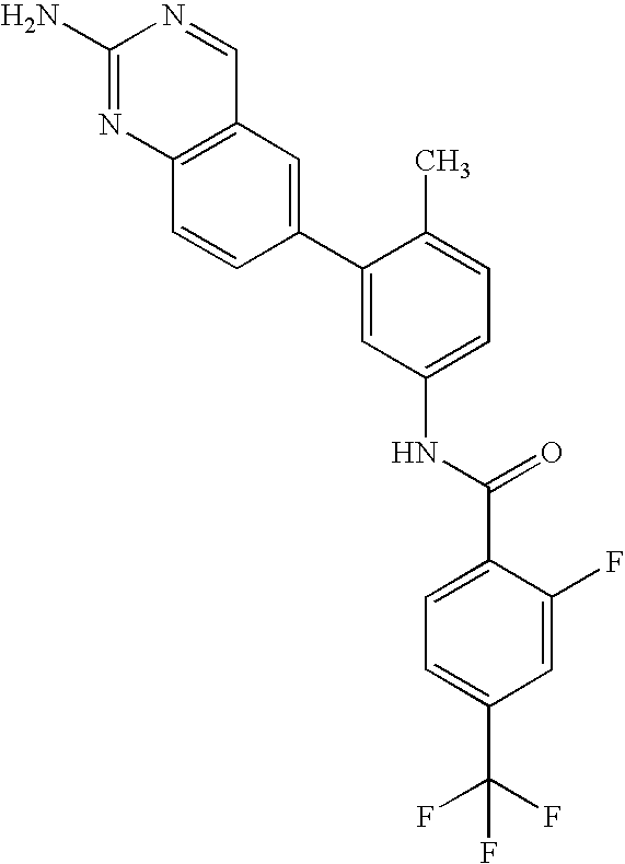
C1(N)=NC2=C(C=N1)C=C(C1=CC(NC(C3=CC=C(C(F)(F)F)C=C3F)=O)=CC=C1C)C=C2
